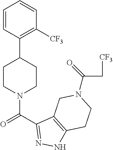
C1=CC(C2CCN(C(=O)C3=NNC4=C3CN(C(=O)C[CF3])CC4)CC2)=C([CF3])C=C1
